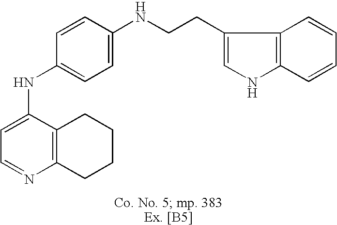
C1=C(NC2=CC=C(NCCC3=CNC4=C3C=CC=C4)C=C2)C2=C(N=C1)CCCC2
